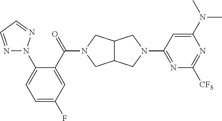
C1=C(F)C=C(C(=O)N2CC3C(C2)CN(C2=NC([CF3])=NC(N(C)C)=C2)C3)C(N2N=CC=N2)=C1
